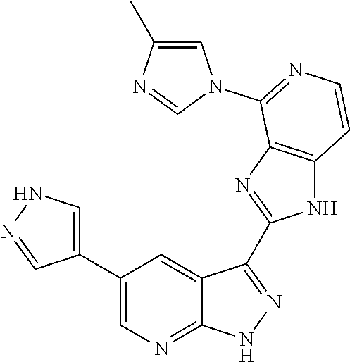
C1(C2=CN=C3C(=C2)C(C2=NC4=C(N2)C=CN=C4N2C=C(C)N=C2)=N[N H]3)=CNN=C1
